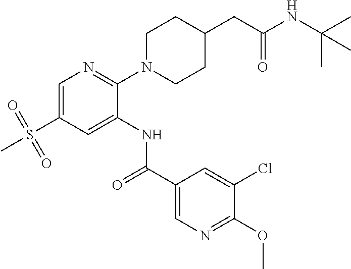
C1=C(S(=O)(=O)C)C=C(NC(C2=CN=C(OC)C(Cl)=C2)=O)C(N2CCC(CC(NC(C)(C)C)=O)CC2)=N1
